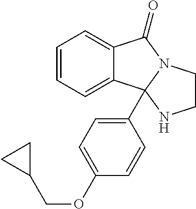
C12=CC=CC=C1C1(C3=CC=C(OCC4CC4)C=C3)N(C2=O)CCN1
